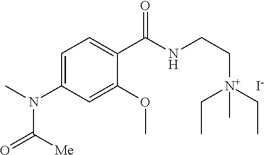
C1=C(N(C([Me])=O)C)C=C(OC)C(C(NCC[N+](CC)(CC)C)=O)=C1.[I-]
